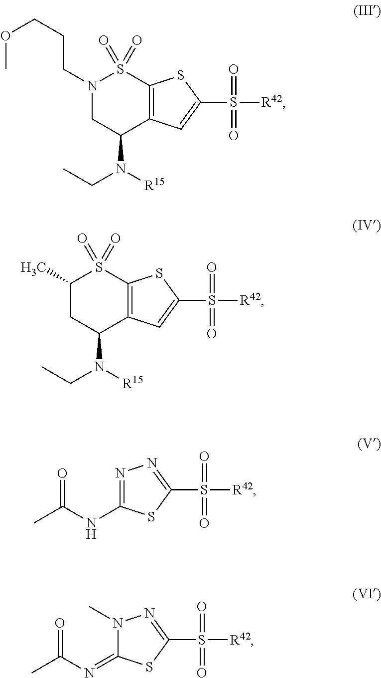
N1(CCCOC)CC(N(CC)[R15])C2=C(S1(=O)=O)SC(S([R42])(=O)=O)=C2.C1(C)CC(N(CC)[R15])C2=C(S1(=O)=O)SC(S([R42])(=O)=O)=C2.O=C(NC1=NN=C(S([R42])(=O)=O)S1)C.O=C(N=C1N(C)N=C(S([R42])(=O)=O)S1)C
